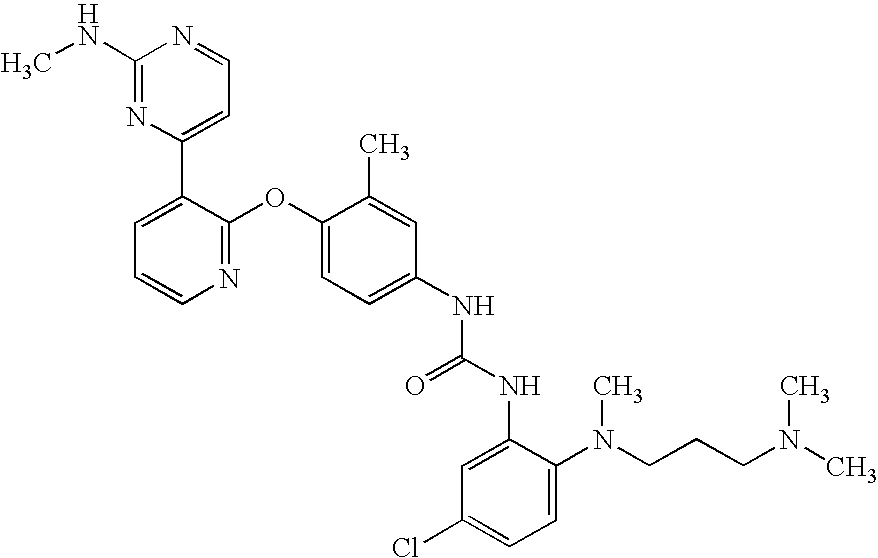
C1(NC)=NC(C2=CC=CN=C2OC2=CC=C(NC(NC3=CC(Cl)=CC=C3N(CCCN(C)C)C)=O)C=C2C)=CC=N1
